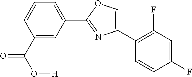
C1(C2=C(F)C=C(F)C=C2)=COC(C2=CC=CC(C(=O)O[H])=C2)=N1
